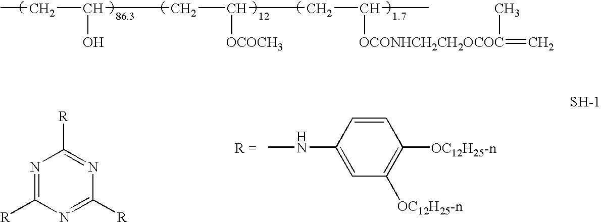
CCC(CC(CC(C)[OCONHCH2CH2OCOC](=C)C)[OCOCH3])O.CNC1=CC([OC12H25-n])=C([OC12H25-n])C=C1.N1=C([R])N=C([R])N=C1[R]
